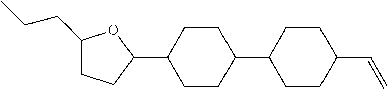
C1(CCC)CCC(C2CCC(C3CCC(C=C)CC3)CC2)O1
